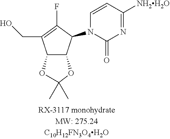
C12C(C(N3C=CC([NH2H2O])=NC3=O)C(F)=C1CO)OC(C)(C)O2
